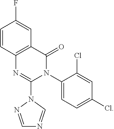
C12=C(N=C(N3C=NC=N3)N(C3=CC=C(Cl)C=C3Cl)C1=O)C=CC(F)=C2
